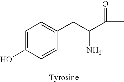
C(C(C(C)=O)N)C1=CC=C(O)C=C1
